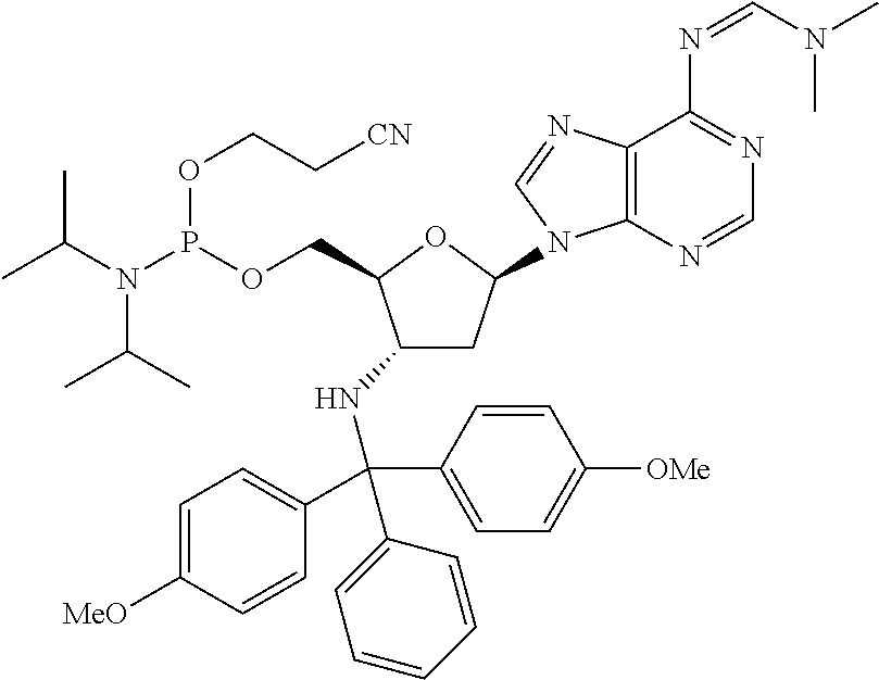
C1C(N2C3=C(C(N=CN(C)C)=NC=N3)N=C2)OC(COP(N(C(C)C)C(C)C)OCC[CN])C1NC(C1=CC=C([MeO])C=C1)(C1=CC=C([OMe])C=C1)C1=CC=CC=C1
